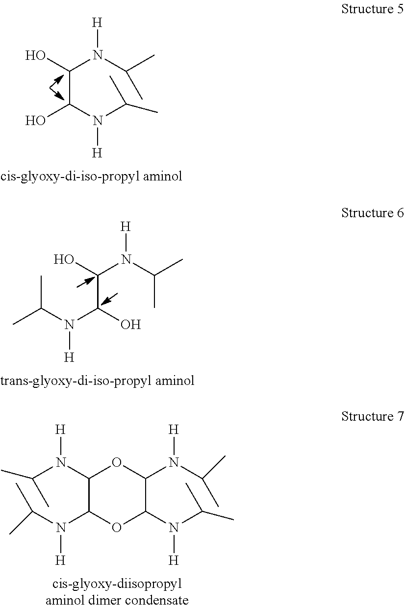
CC(N(C(O)C(O)N(C(C)C)[H])[H])C.C(C(N(C(C)C)[H])O)(N([H])C(C)C)O.C1(N(C(C)C)[H])C(N(C(C)C)[H])OC(N(C(C)C)[H])C(N(C(C)C)[H])O1
